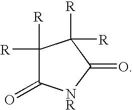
C1([R])([R])C(=O)[NR]C(=O)C1([R])[R]
